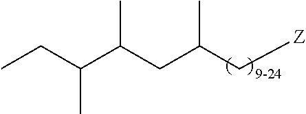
C(C(C[Z])C)C(C(CC)C)C
